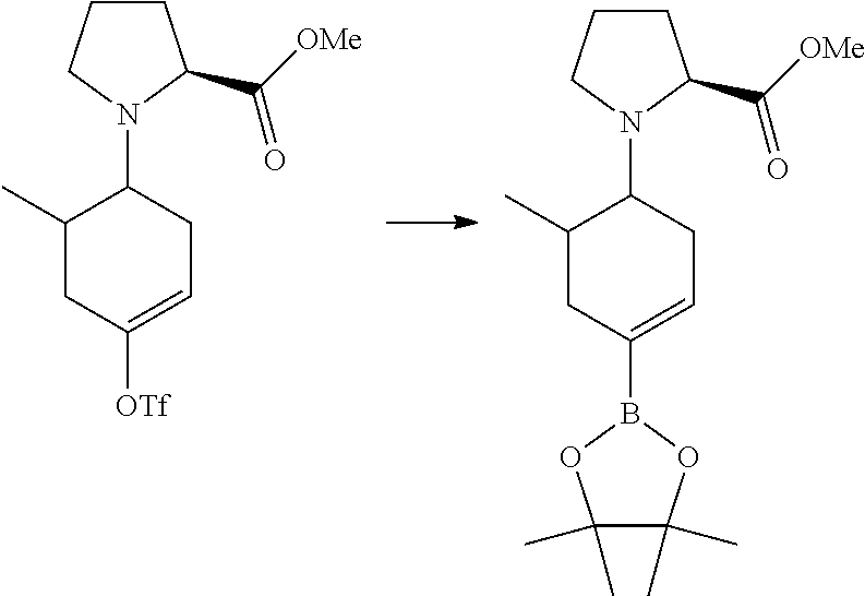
C1(C)CC([OTf])=CCC1N1CCCC1C([OMe])=O.C1(C)CC(B2OC(C)(C)C(C)(C)O2)=CCC1N1CCCC1C([OMe])=O
